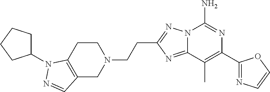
C12=NC(CCN3CCC4=C(C3)C=NN4C3CCCC3)=NN1C(N)=NC(C1=NC=CO1)=C2C
